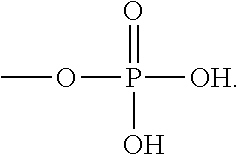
O(P(=O)([OH])O)C
